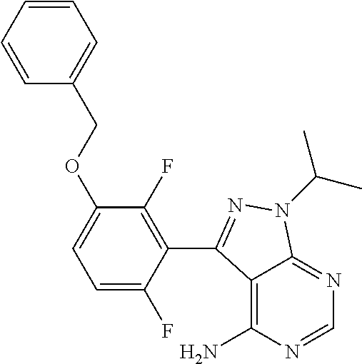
C12=C(N)N=CN=C1N(C(C)C)N=C2C1=C(F)C(OCC2=CC=CC=C2)=CC=C1F
